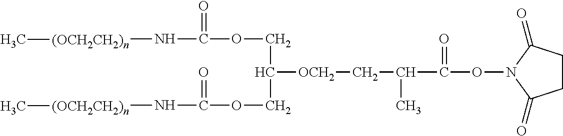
[(OCH2CH2)n](NC(=O)OCC(COC(N[(OCH2CH2)n]C)=O)[OCH2]CC(C)C(=O)ON1C(=O)CCC1=O)C
